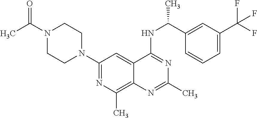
C1(N2CCN(C(C)=O)CC2)=NC(C)=C2C(=C1)C(NC(C)C1=CC(C(F)(F)F)=CC=C1)=NC(C)=N2
